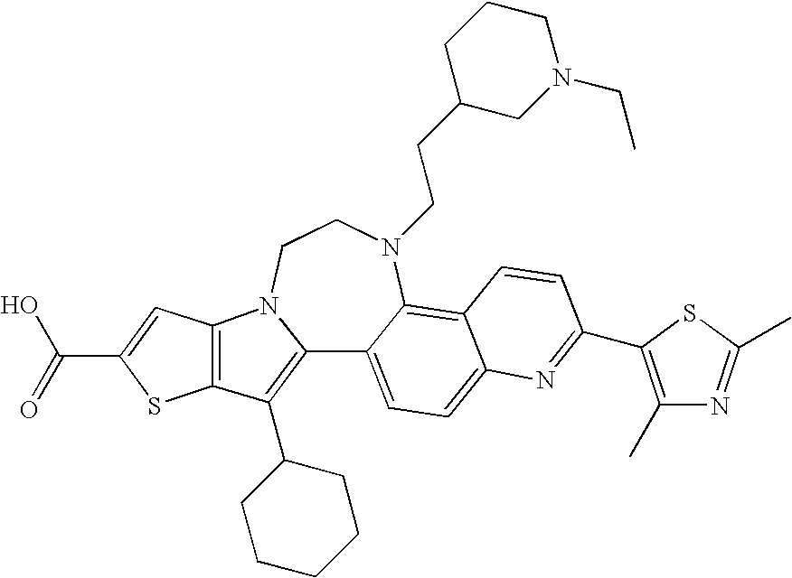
C12=C(C3CCCCC3)C3=C(N1CCN(CCC1CN(CC)CCC1)C1=C4C(=CC=C21)N=C(C1=C(C)N=C(C)S1)C=C4)C=C(C(O)=O)S3
